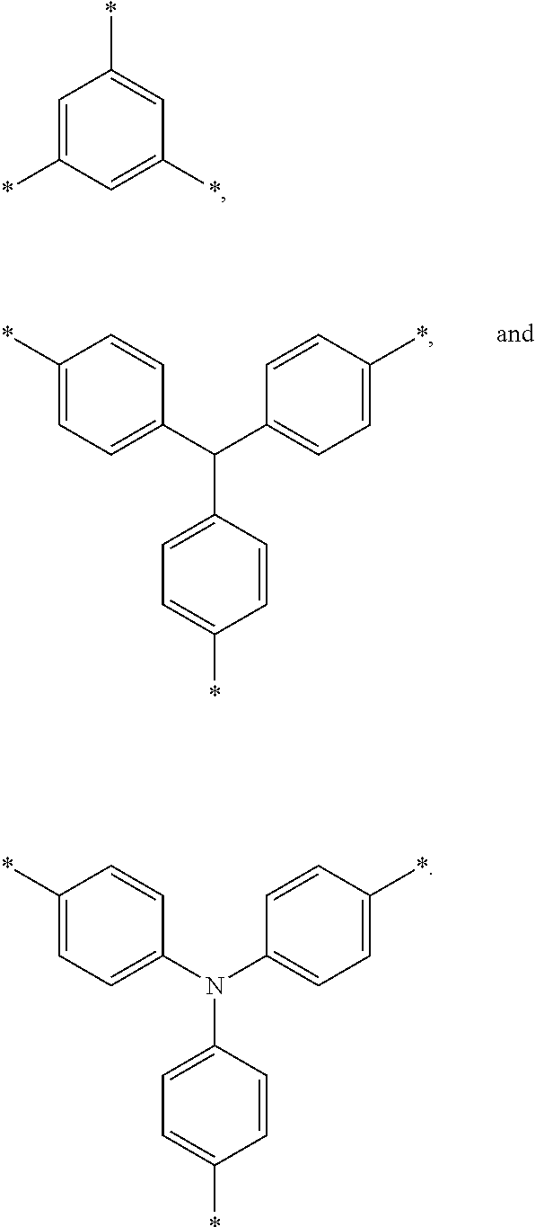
C1(*)=CC=C(C(C2=CC=C(*)C=C2)C2=CC=C(*)C=C2)C=C1.C1=C(*)C=C(*)C=C1*.C1(*)=CC=C(N(C2=CC=C(*)C=C2)C2=CC=C(*)C=C2)C=C1
